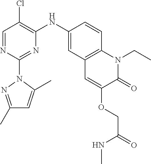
C1=NC(N2N=C(C)C=C2C)=NC(NC2=CC3=C(C=C2)N(CC)C(=O)C(OCC(=O)NC)=C3)=C1Cl
